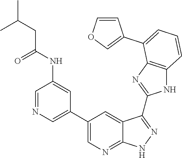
C1=COC=C1C1=CC=CC2=C1N=C(C1=NNC3=NC=C(C4=CN=CC(NC(CC(C)C)=O)=C4)C=C31)N2
